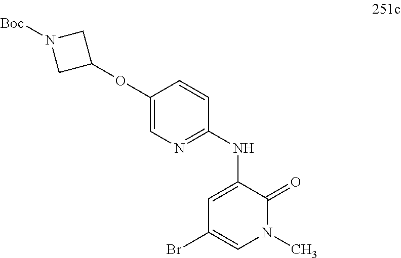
C1(OC2CN([Boc])C2)=CN=C(NC2=CC(Br)=CN(C)C2=O)C=C1
